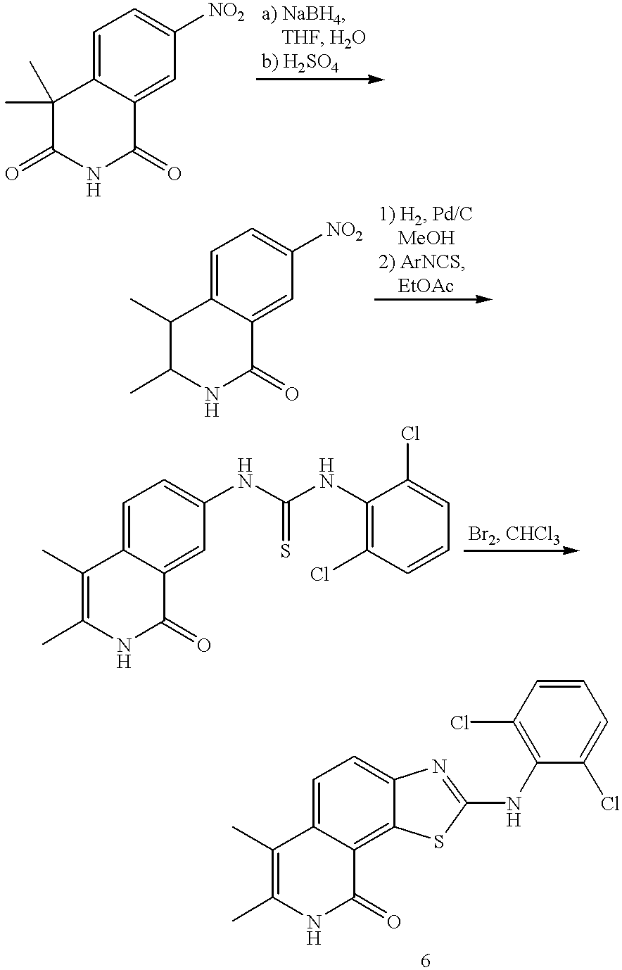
C1=C2C(=CC([NO2])=C1)C(=O)NC(=O)C2(C)C.C1=C2C(=CC([NO2])=C1)C(=O)NC(C)C2C.C1=C2C(=CC(NC(NC3=C(Cl)C=CC=C3Cl)=S)=C1)C(=O)NC(C)=C2C.C1=C2C(=C3C(=C1)N=C(NC1=C(Cl)C=CC=C1Cl)S3)C(=O)NC(C)=C2C
